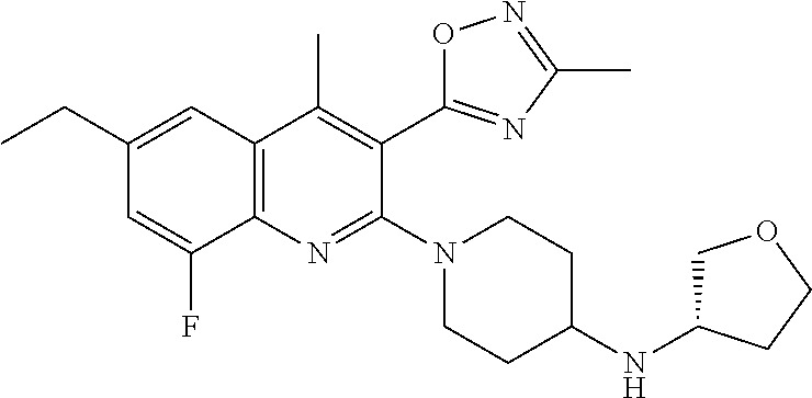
C1(CC)=CC2=C(N=C(N3CCC(NC4COCC4)CC3)C(C3=NC(C)=NO3)=C2C)C(F)=C1
